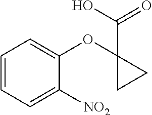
C1=CC=C([NO2])C(OC2(C(=O)O)CC2)=C1
